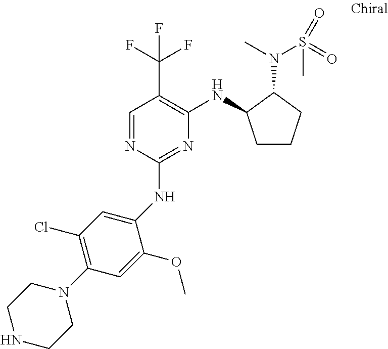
N1=C(NC2=CC(Cl)=C(N3CCNCC3)C=C2OC)N=CC(C(F)(F)F)=C1NC1C(N(C)S(=O)(=O)C)CCC1
